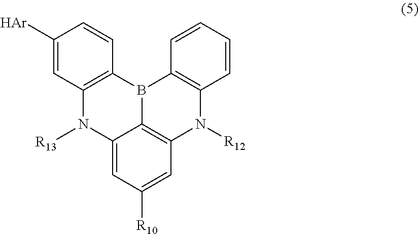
C1([Ar])=CC2=C(C=C1)B1C3=C(N([R12])C4=C1C=CC=C4)C=C([R10])C=C3N2[R13]
